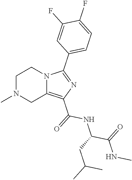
C1N(C)CC2=C(C(=O)NC(C(NC)=O)CC(C)C)N=C(C3=CC=C(F)C(F)=C3)N2C1
